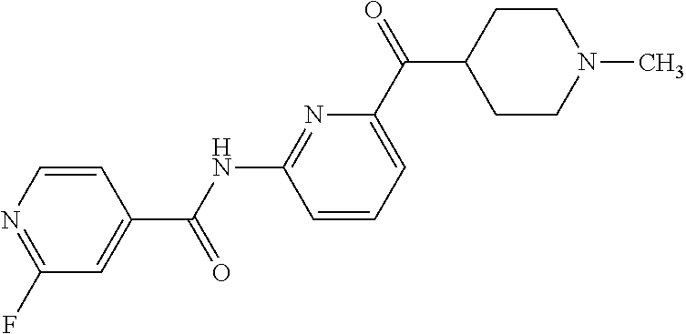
C1(C(NC2=NC(C(C3CCN(C)CC3)=O)=CC=C2)=O)=CC(F)=NC=C1
